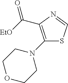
C1(N2CCOCC2)=C(C([EtO])=O)N=CS1
